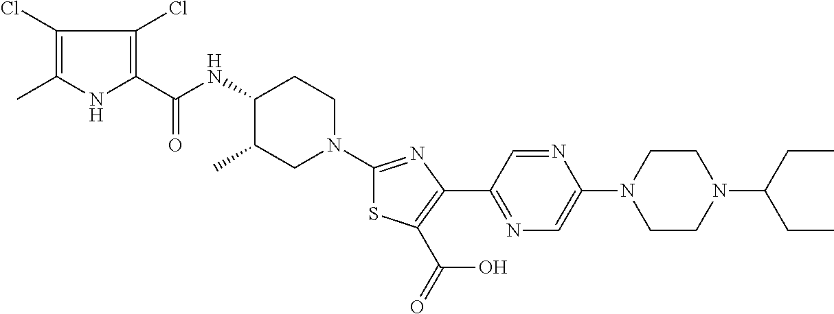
C1(Cl)=C(C)NC(C(NC2C(C)CN(C3=NC(C4=NC=C(N5CCN(C(CC)CC)CC5)N=C4)=C(C(=O)O)S3)CC2)=O)=C1Cl
